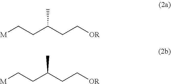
[M]CCC(CC[OR])C.[M]CCC(CC[OR])C
